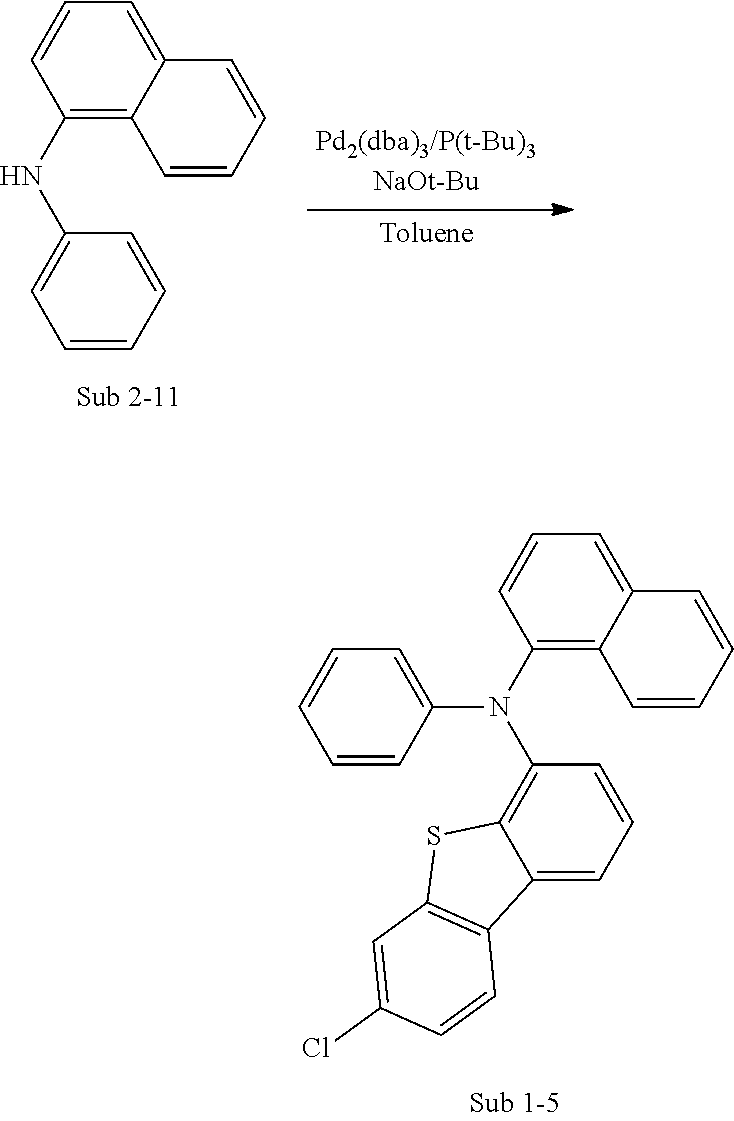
C12=CC=CC(NC3=CC=CC=C3)=C1C=CC=C2.C12=CC=CC(N(C3=C4C(=CC=C3)C3=C(S4)C=C(Cl)C=C3)C3=CC=CC=C3)=C1C=CC=C2
